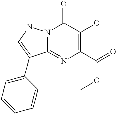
N12C(=NC(C(=O)OC)=C(O)C1=O)C(C1=CC=CC=C1)=CN2
